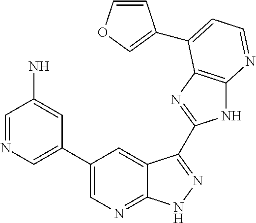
C1=NC=C(C2=CN=C3C(=C2)C(C2=NC4=C(N2)N=CC=C4C2=COC=C2)=NN3)C=C1N
